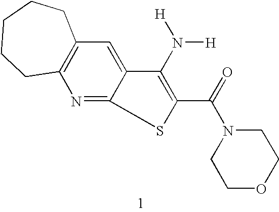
C12=C(C=C3C(=N1)SC(C(=O)N1CCOCC1)=C3N([H])[H])CCCCC2
